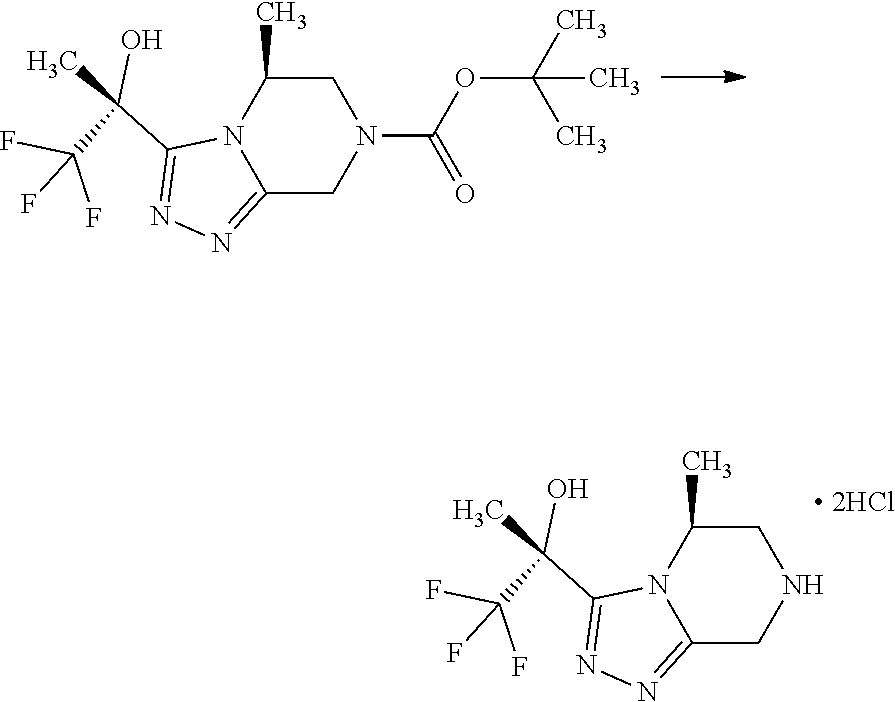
C12=NN=C(C(O)(C)C(F)(F)F)N1C(C)CN(C(=O)OC(C)(C)C)C2.C12=NN=C(C(O)(C)C(F)(F)F)N1C(C)CNC2
